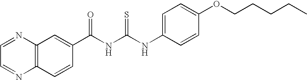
N1=CC=NC2=C1C=C(C(NC(NC1=CC=C(OCCCCC)C=C1)=S)=O)C=C2
